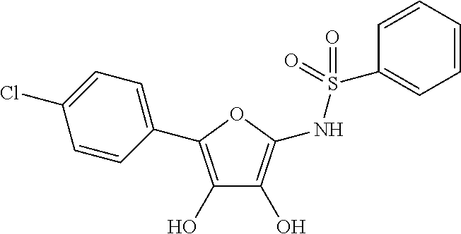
C1(O)=C(C2=CC=C(Cl)C=C2)OC(NS(C2=CC=CC=C2)(=O)=O)=C1O
